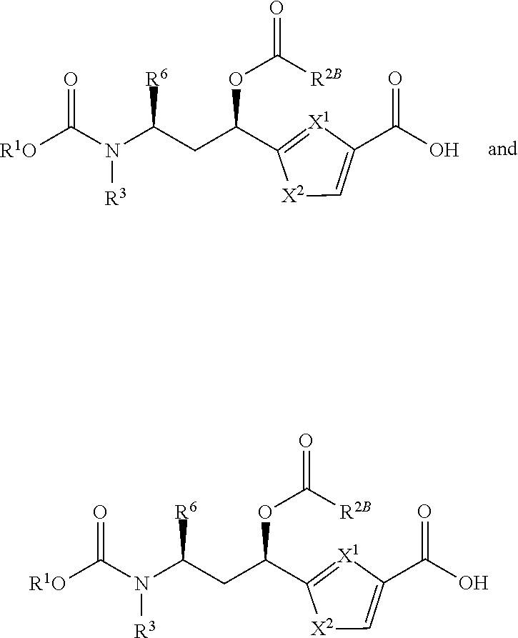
[R1O]C(N(C(CC(C1=[X1]C(C(O)=O)=C[X2]1)OC(=O)[R2B])[R6])[R3])=O.[R1O]C(N(C(CC(C1=[X1]C(C(O)=O)=C[X2]1)OC(=O)[R2B])[R6])[R3])=O
